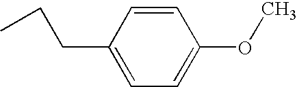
C1(CCC)=CC=C(OC)C=C1
